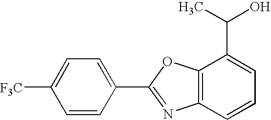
C1=C(C2=NC3=C(O2)C(C(O)C)=CC=C3)C=CC([F3C])=C1
